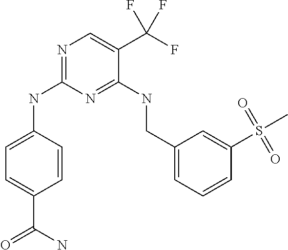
C1=C(NC2=NC=C(C(F)(F)F)C(NCC3=CC=CC(S(C)(=O)=O)=C3)=N2)C=CC(C(N)=O)=C1
